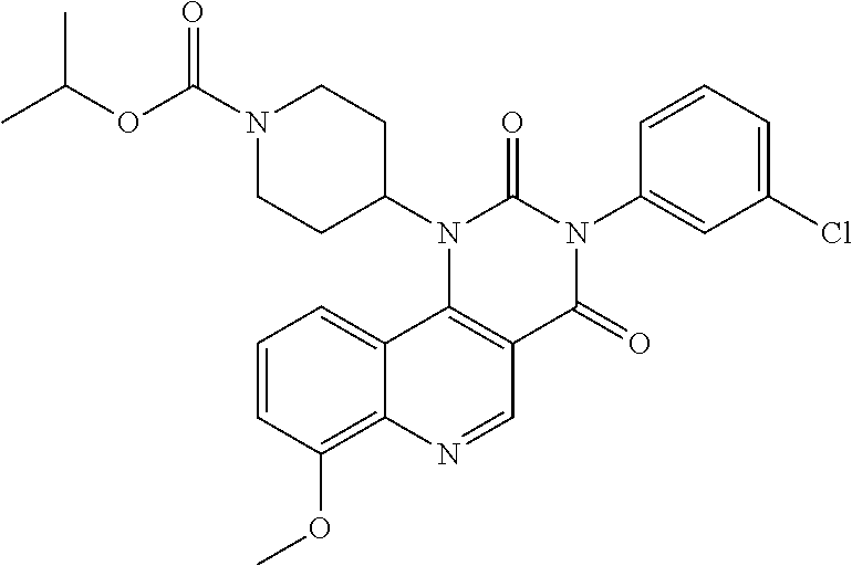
C1=CC(OC)=C2C(=C1)C1=C(C=N2)C(=O)N(C2=CC(Cl)=CC=C2)C(=O)N1C1CCN(C(OC(C)C)=O)CC1
